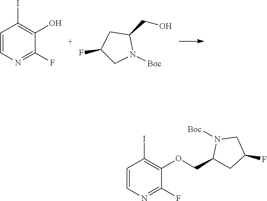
C1=CN=C(F)C(O)=C1I.C1(F)CN([Boc])C(CO)C1.C1=CN=C(F)C(OCC2CC(F)CN2[Boc])=C1I
